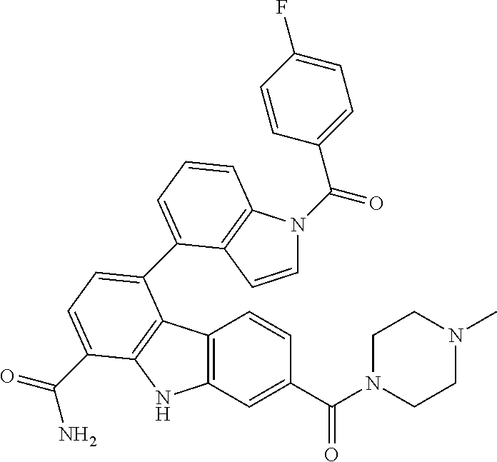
C1(C2=CC=CC3=C2C=CN3C(C2=CC=C(F)C=C2)=O)=CC=C(C(=O)N)C2=C1C1=C(N2)C=C(C(N2CCN(C)CC2)=O)C=C1
